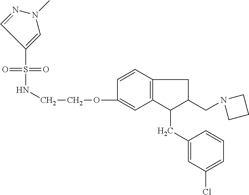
N(CCOC1=CC2=C(C=C1)CC(CN1CCC1)C2CC1=CC(Cl)=CC=C1)S(=O)(=O)C1=CN(C)N=C1
